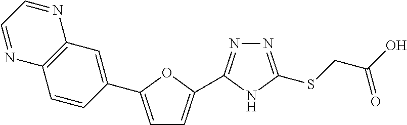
N1=C(SCC(O)=O)NC(C2=CC=C(C3=CC4=C(C=C3)N=CC=N4)O2)=N1
